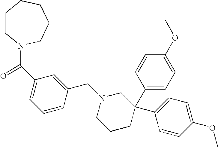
C1CN(C(C2=CC=CC(CN3CCCC(C4=CC=C(OC)C=C4)(C4=CC=C(OC)C=C4)C3)=C2)=O)CCCC1
